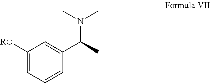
C1([RO])=CC=CC(C(C)N(C)C)=C1
